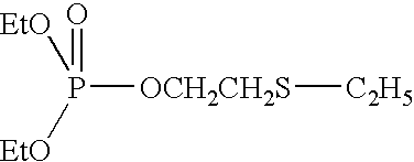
P([OCH2CH2S][C2H5])([EtO])([EtO])=O
